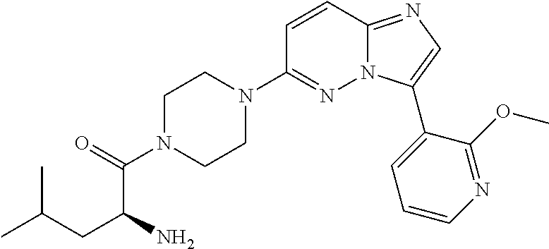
C1=CC2=NC=C(C3=CC=CN=C3OC)N2N=C1N1CCN(C(=O)C(N)CC(C)C)CC1
